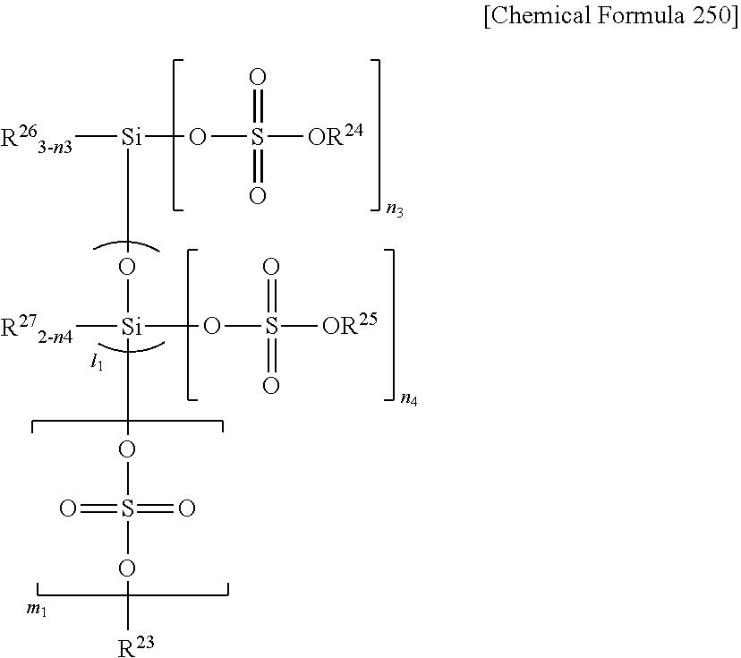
[R263-n3][Si](OS(=O)(=O)[OR24])O[Si]([R272-n4])(OS(=O)(=O)[OR25])OS(O[R23])(=O)=O
